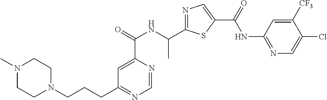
C1=NC(C(=O)NC(C2=NC=C(C(=O)NC3=NC=C(Cl)C([CF3])=C3)S2)C)=CC(CCCN2CCN(C)CC2)=N1
